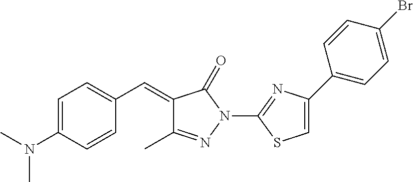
C1=C(N(C)C)C=CC(C=C2C(C)=NN(C3=NC(C4=CC=C(Br)C=C4)=CS3)C2=O)=C1
